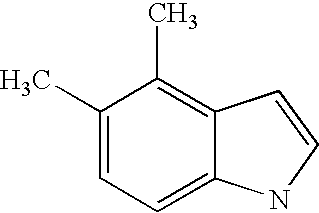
CC1=CC=C2C(=C1C)C=CN2
